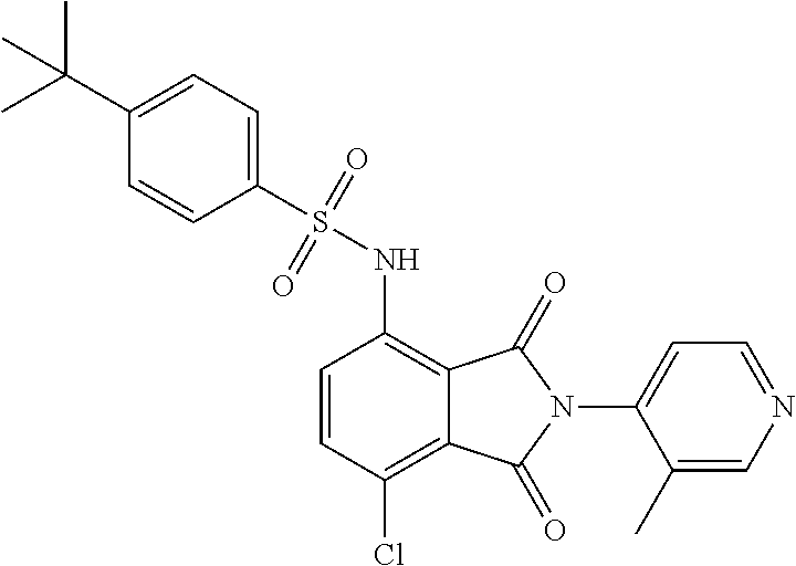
C1=CC(Cl)=C2C(=C1NS(=O)(=O)C1=CC=C(C(C)(C)C)C=C1)C(=O)N(C1=CC=NC=C1C)C2=O
